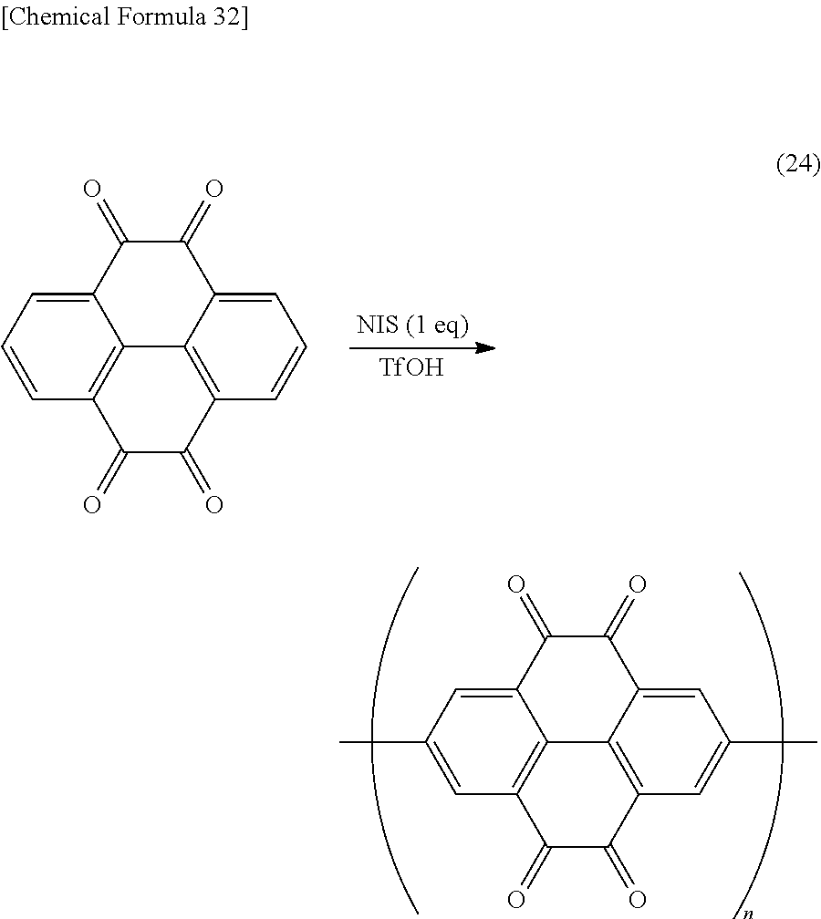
[TfOH].C1=CC=C2C3=C1C(=O)C(=O)C1=C3C(=CC=C1)C(=O)C2=O.C1=C(C)C=C2C3=C1C(=O)C(=O)C1=C3C(=CC(C)=C1)C(=O)C2=O
